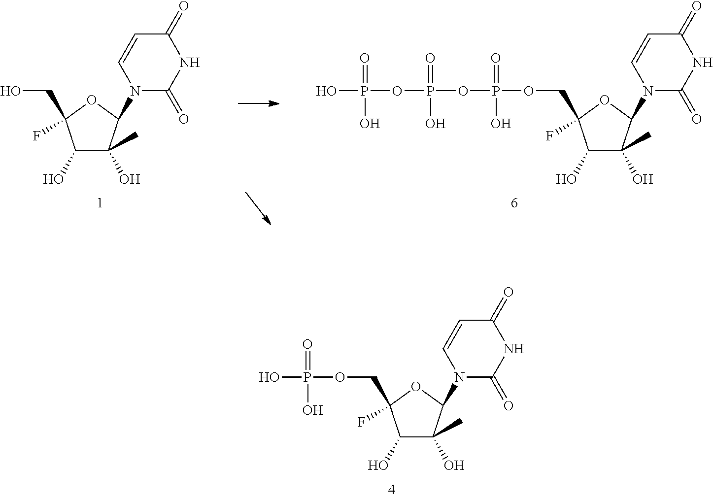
C1(O)C(O)(C)C(N2C=CC(=O)NC2=O)OC1(CO)F.C1(O)C(O)(C)C(N2C=CC(=O)NC2=O)OC1(COP(=O)(O)OP(=O)(O)OP(=O)(O)O)F.C1(O)C(O)(C)C(N2C=CC(=O)NC2=O)OC1(COP(=O)(O)O)F
